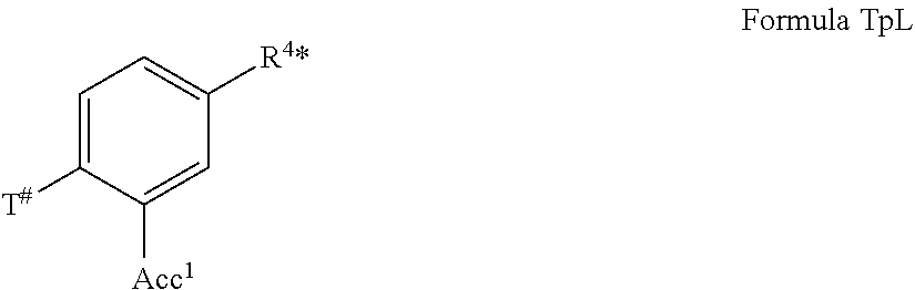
C1=C([T#])C([Acc1])=CC([R4*])=C1
